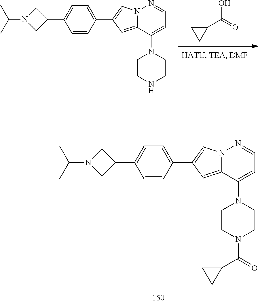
C1(C2=CN3C(=C2)C(N2CCN(C(=O)C4CC4)CC2)=CC=N3)=CC=C(C2CN(C(C)C)C2)C=C1.OC(=O)C1CC1.C1(C2=CN3C(=C2)C(N2CCNCC2)=CC=N3)=CC=C(C2CN(C(C)C)C2)C=C1
